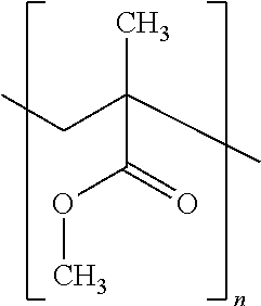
CCC(C)(C)C(=O)OC
